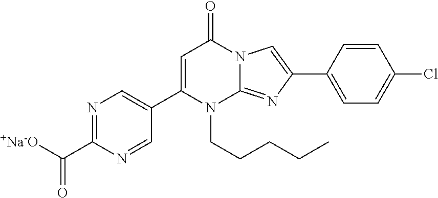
N1=C(C([+Na-O])=O)N=CC(C2=CC(=O)N3C(=NC(C4=CC=C(Cl)C=C4)=C3)N2CCCCC)=C1
